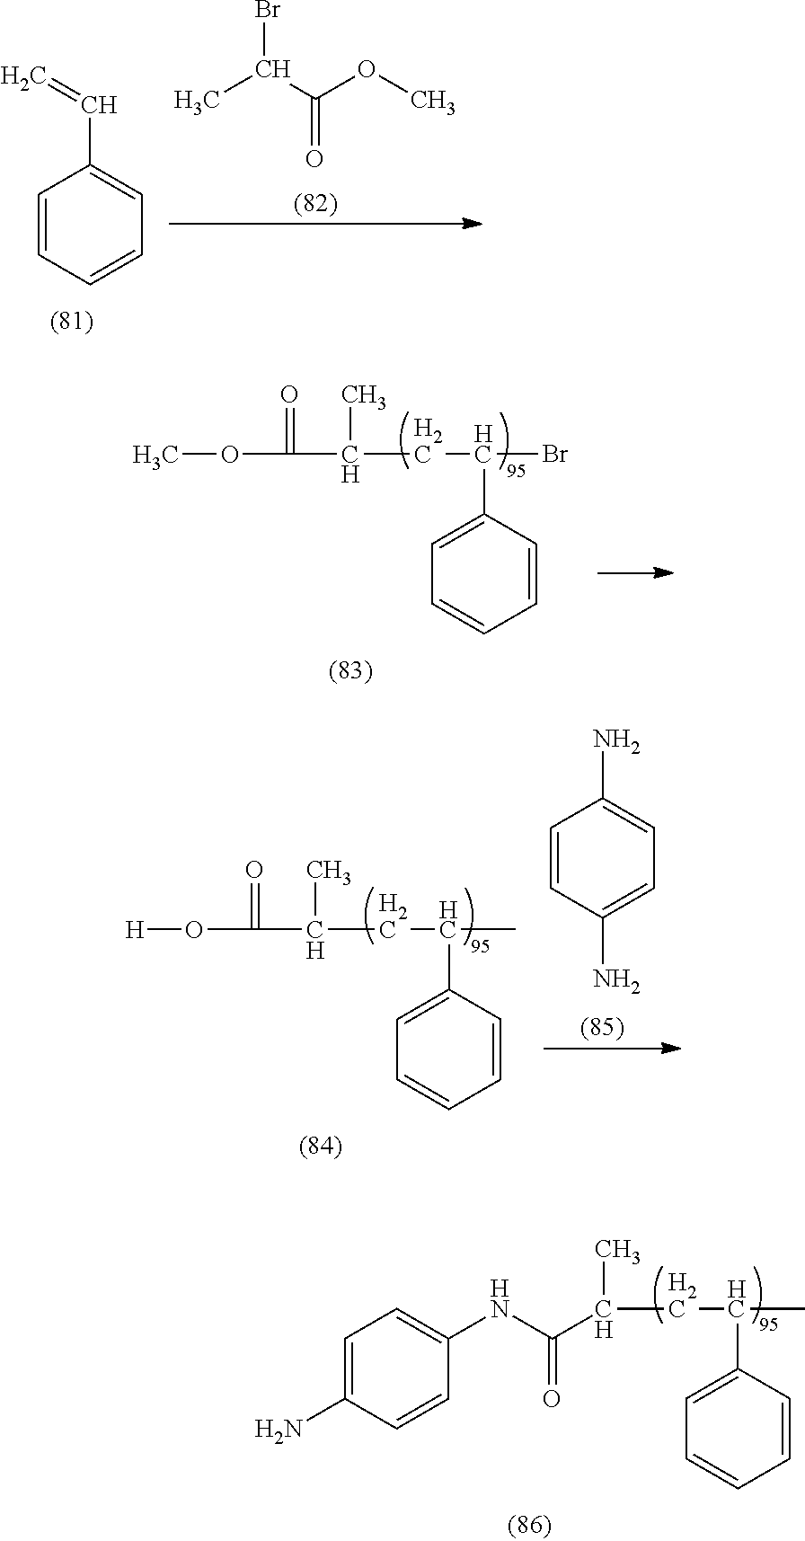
C1=CC=CC=C1C=C.CC(C(OC)=O)Br.COC(=O)C(C)CC(Br)C1=CC=CC=C1.[H]OC(=O)C(C)CC(C)C1=CC=CC=C1.C1=CC(N)=CC=C1N.C(C)(CC(C)C1=CC=CC=C1)C(NC1=CC=C(N)C=C1)=O
